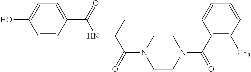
C1=CC(C(=O)NC(C(=O)N2CCN(C(C3=C([CF3])C=CC=C3)=O)CC2)C)=CC=C1O
